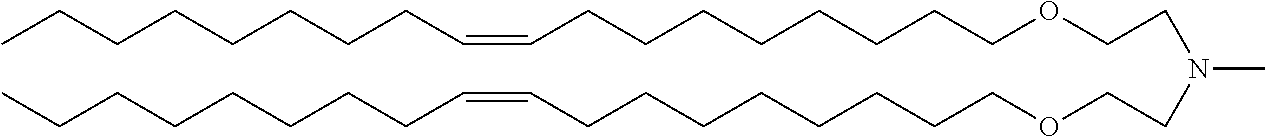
N(C)(CCOCCCCCCCCC=CCCCCCCCC)CCOCCCCCCCCC=CCCCCCCCC
